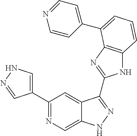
C1(C2=NC=C3C(=C2)C(C2=NC4=C(N2)C=CC=C4C2=CC=NC=C2)=NN3)=CNN=C1
